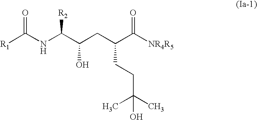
O=C(NC(C(CC(C([NR4R5])=O)CCC(C)(C)O)O)[R2])[R1]
